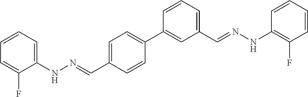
C1(NN=CC2=CC=C(C3=CC(C=NNC4=C(F)C=CC=C4)=CC=C3)C=C2)=CC=CC=C1F
